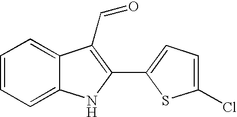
C1=CC=C2C(=C1)C(C=O)=C(C1=CC=C(Cl)S1)N2
